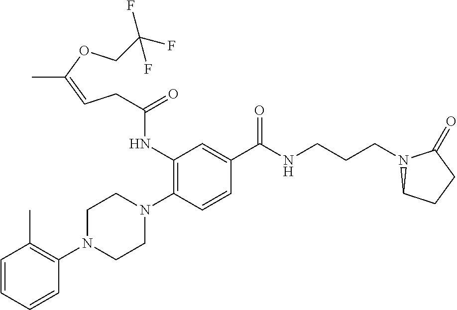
C1=CC=CC(N2CCN(C3=C(NC(=O)CC=C(OCC(F)(F)F)C)C=C(C(=O)NCCCN4CCCC4=O)C=C3)CC2)=C1C
